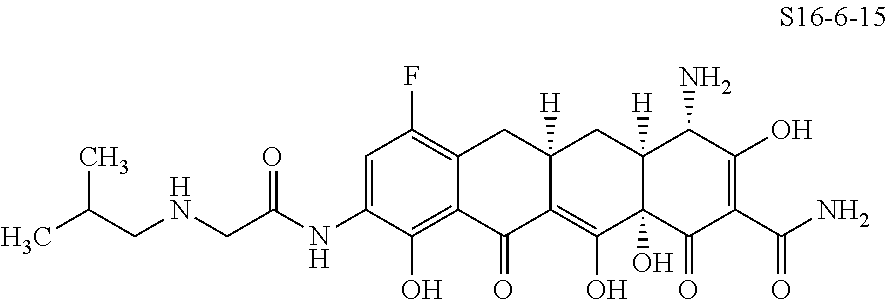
C1=C(NC(CNCC(C)C)=O)C(O)=C2C(=C1F)CC1([H])C(=C(O)C3(O)C([H])(C1)C(N)C(O)=C(C(N)=O)C3=O)C2=O
